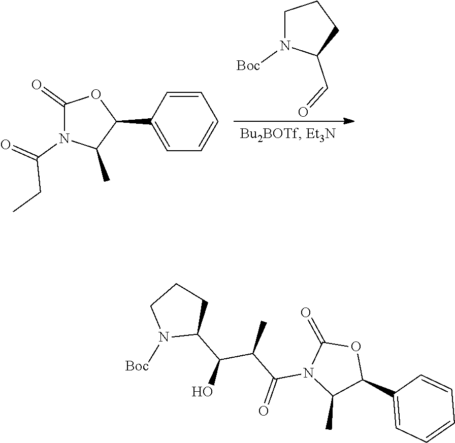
C1N([Boc])C(C=O)CC1.C1(=O)N(C(=O)CC)C(C)C(C2=CC=CC=C2)O1.C1(C(C(C(N2C(C)C(C3=CC=CC=C3)OC2=O)=O)C)O)CCCN1[Boc]
